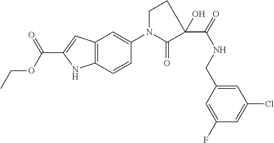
C12=C(C=C(C(=O)OCC)N1)C=C(N1CCC(C(NCC3=CC(Cl)=CC(F)=C3)=O)(O)C1=O)C=C2
